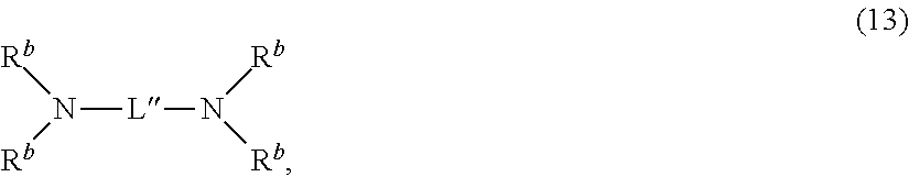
N([L]N([Rb])[Rb])([Rb])[Rb]
